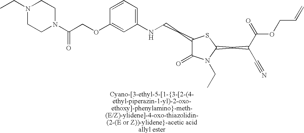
C1(CCNC2=CC=CC(OCC(N3CCN(CC)CC3)=O)=C2)C(=O)N(CC)C(CC(C(=O)OCC=C)C#N)S1
